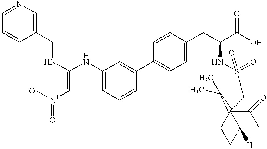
C1=C(NC(=C[N+]([O-])=O)NCC2=CN=CC=C2)C=C(C2=CC=C(CC(C(O)=O)NS(=O)(=O)CC34(C(C)C)C(=O)CC3([H])CC4)C=C2)C=C1
